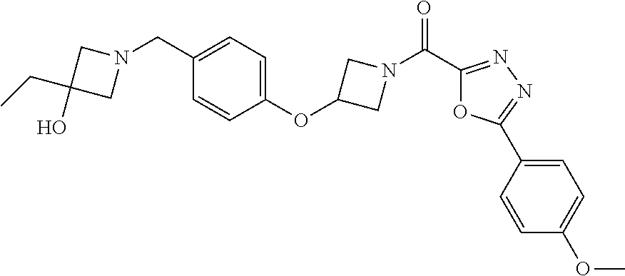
N1(CC2=CC=C(OC3CN(C(C4=NN=C(C5=CC=C(OC)C=C5)O4)=O)C3)C=C2)CC(CC)(O)C1
